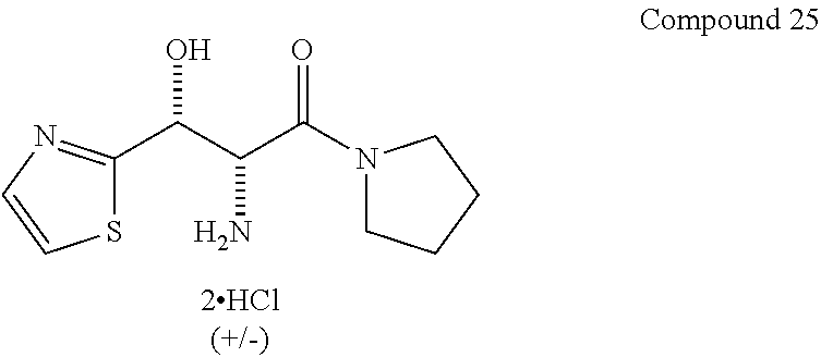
S1C(C(C(C(N2CCCC2)=O)N)O)=NC=C1
